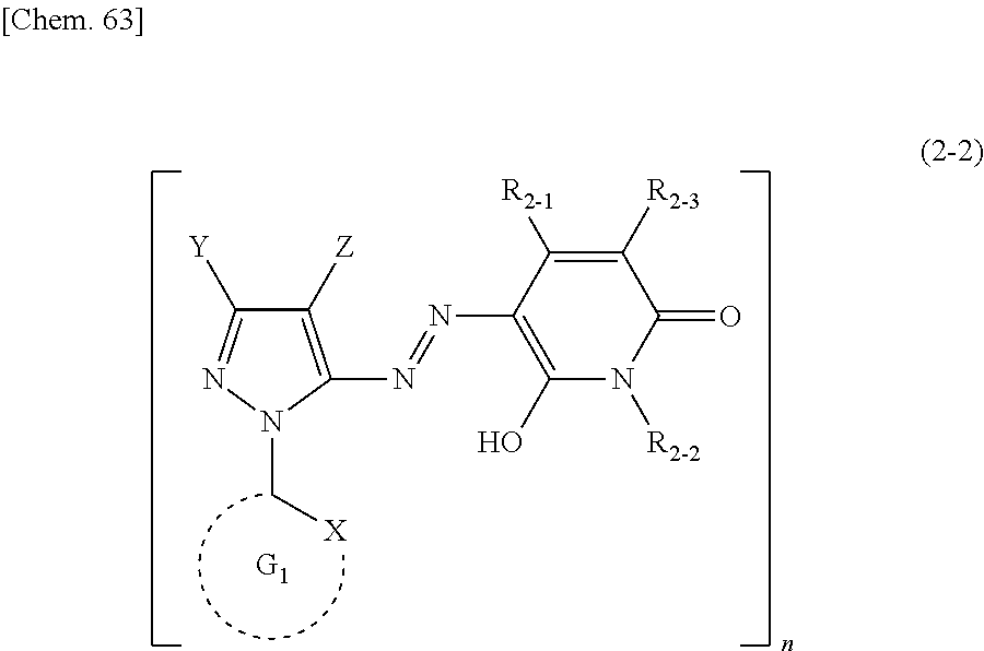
C1([Z])=C(N=NC2=C(O)N([R2-2])C(=O)C([R2-3])=C2[R2-1])N(C[X])N=C1[Y]
